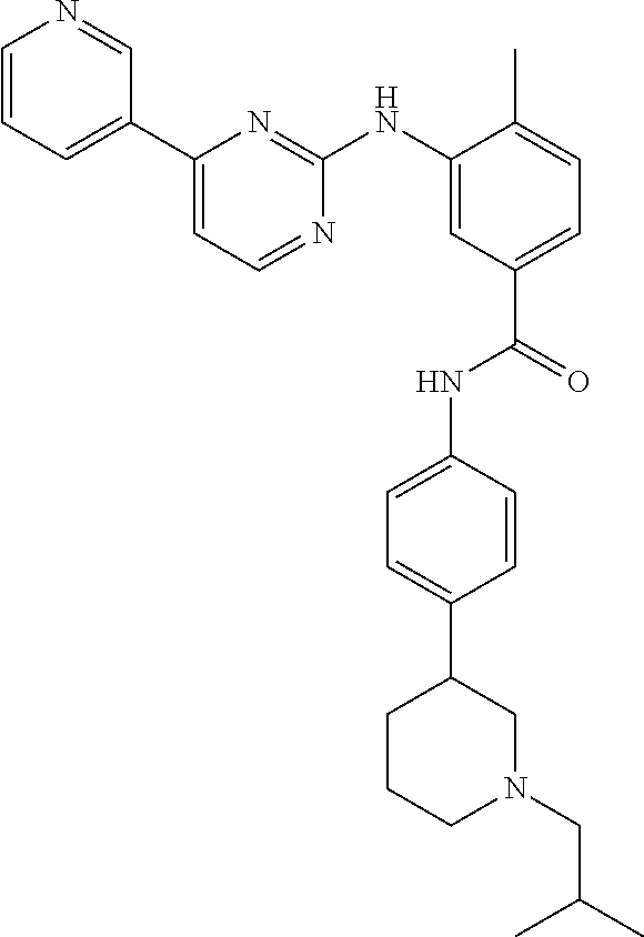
C1=CC=C(C2=CC=NC(NC3=CC(C(=O)NC4=CC=C(C5CCCN(CC(C)C)C5)C=C4)=CC=C3C)=N2)C=N1
